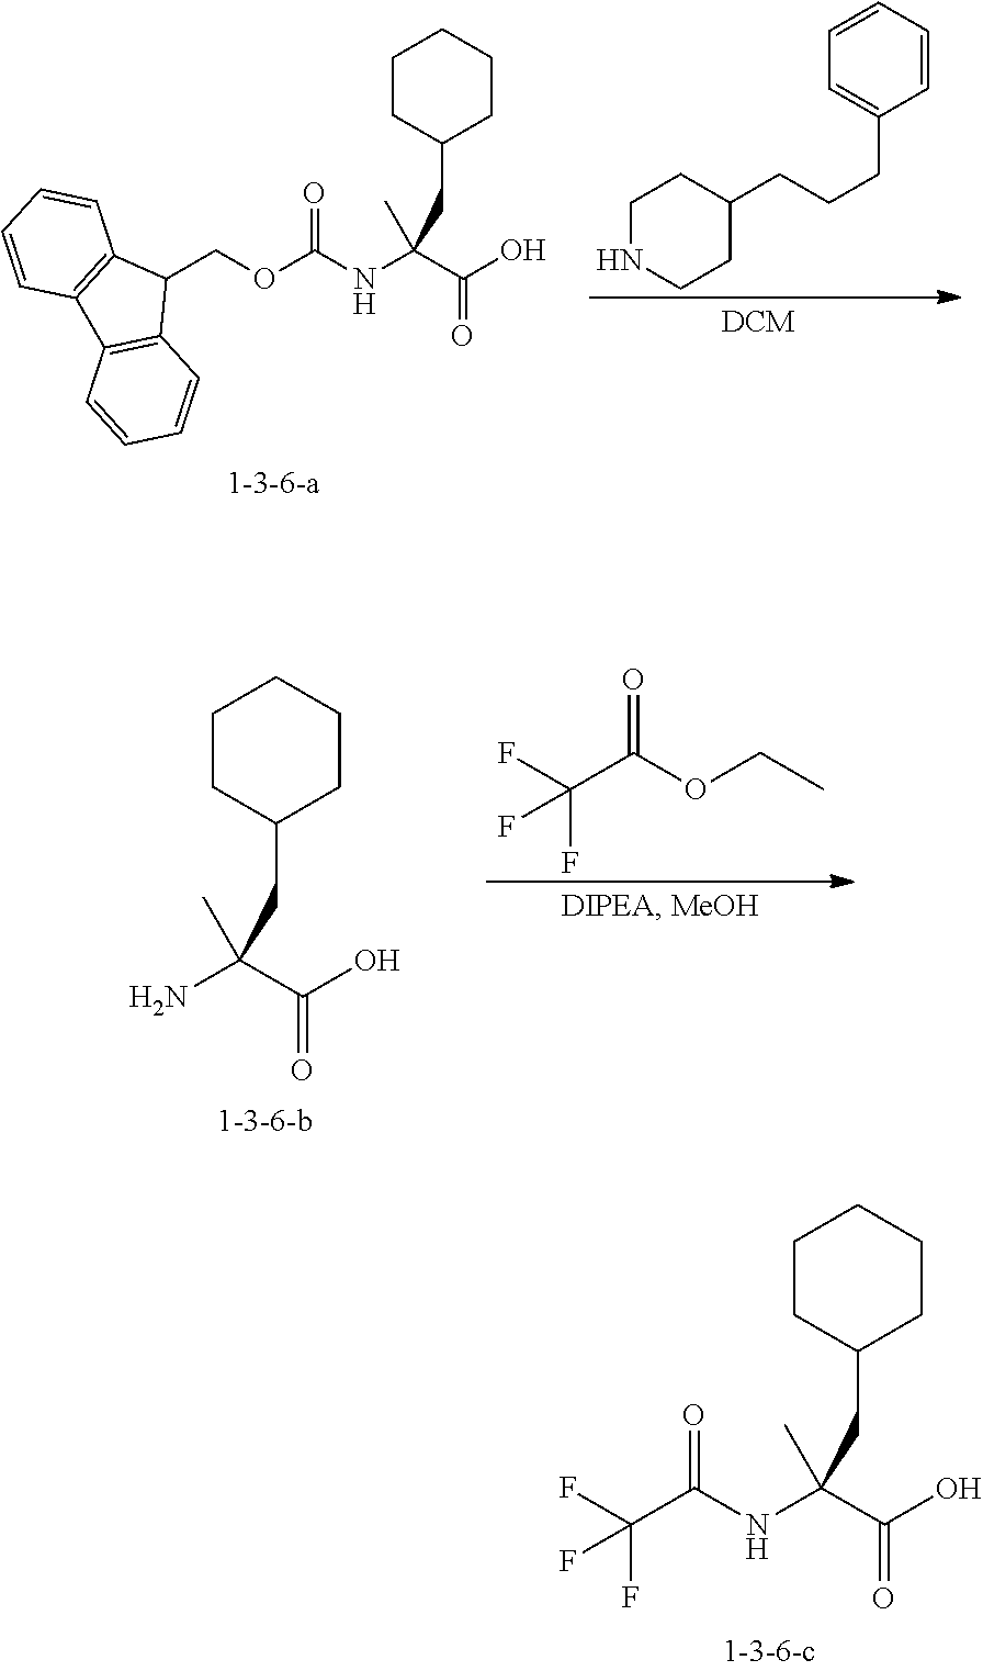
C1(CC(N)(C(O)=O)C)CCCCC1.O=C(OCC)C(F)(F)F.C1(CC(NC(OCC2C3=C(C4=C2C=CC=C4)C=CC=C3)=O)(C(O)=O)C)CCCCC1.C1NCCC(CCCC2=CC=CC=C2)C1.C1(CC(NC(C(F)(F)F)=O)(C(O)=O)C)CCCCC1
